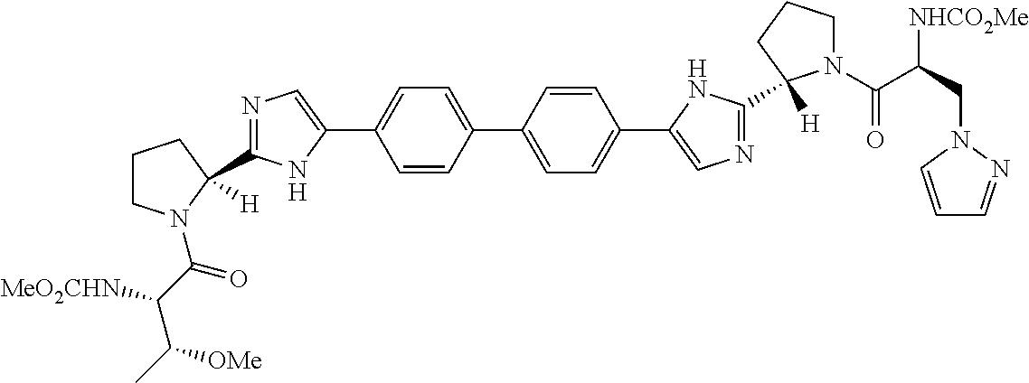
C1=CC(C2=CC=C(C3=CN=C(C4([H])N(C(C(CN5C=CC=N5)[NHCO2Me])=O)CCC4)N3)C=C2)=CC=C1C1=CN=C(C2([H])CCCN2C(C(C(C)[OMe])[MeO2CHN])=O)N1
